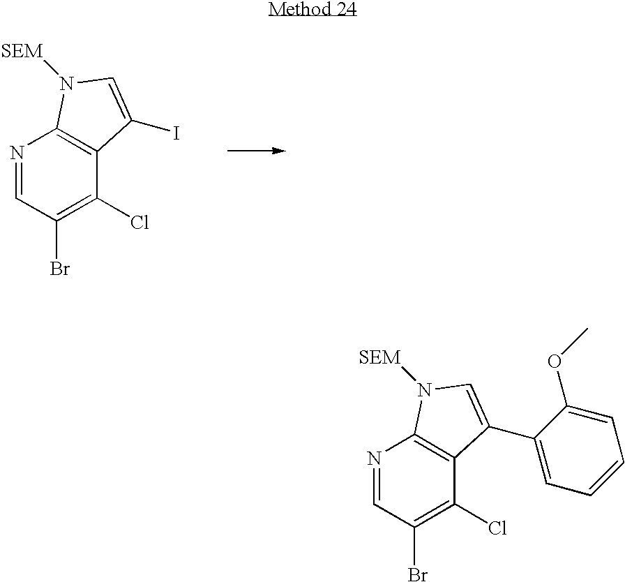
N1=CC(Br)=C(Cl)C2=C1N([SEM])C=C2I.N1=CC(Br)=C(Cl)C2=C1N([SEM])C=C2C1=CC=CC=C1OC
